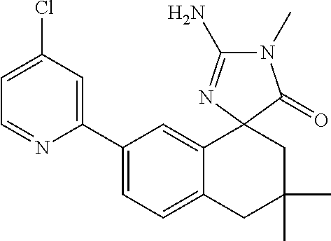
C1=NC(C2=CC=C3C(=C2)C2(CC(C)(C)C3)C(=O)N(C)C(N)=N2)=CC(Cl)=C1
